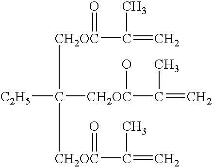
[C2H5]C([CH2OC](C(=C)C)O)([CH2OC](C(=C)C)=O)[CH2OC](C(=C)C)=O
